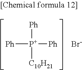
[P+]([Ph])([Ph])([Ph])[C10H21].[Br-]
